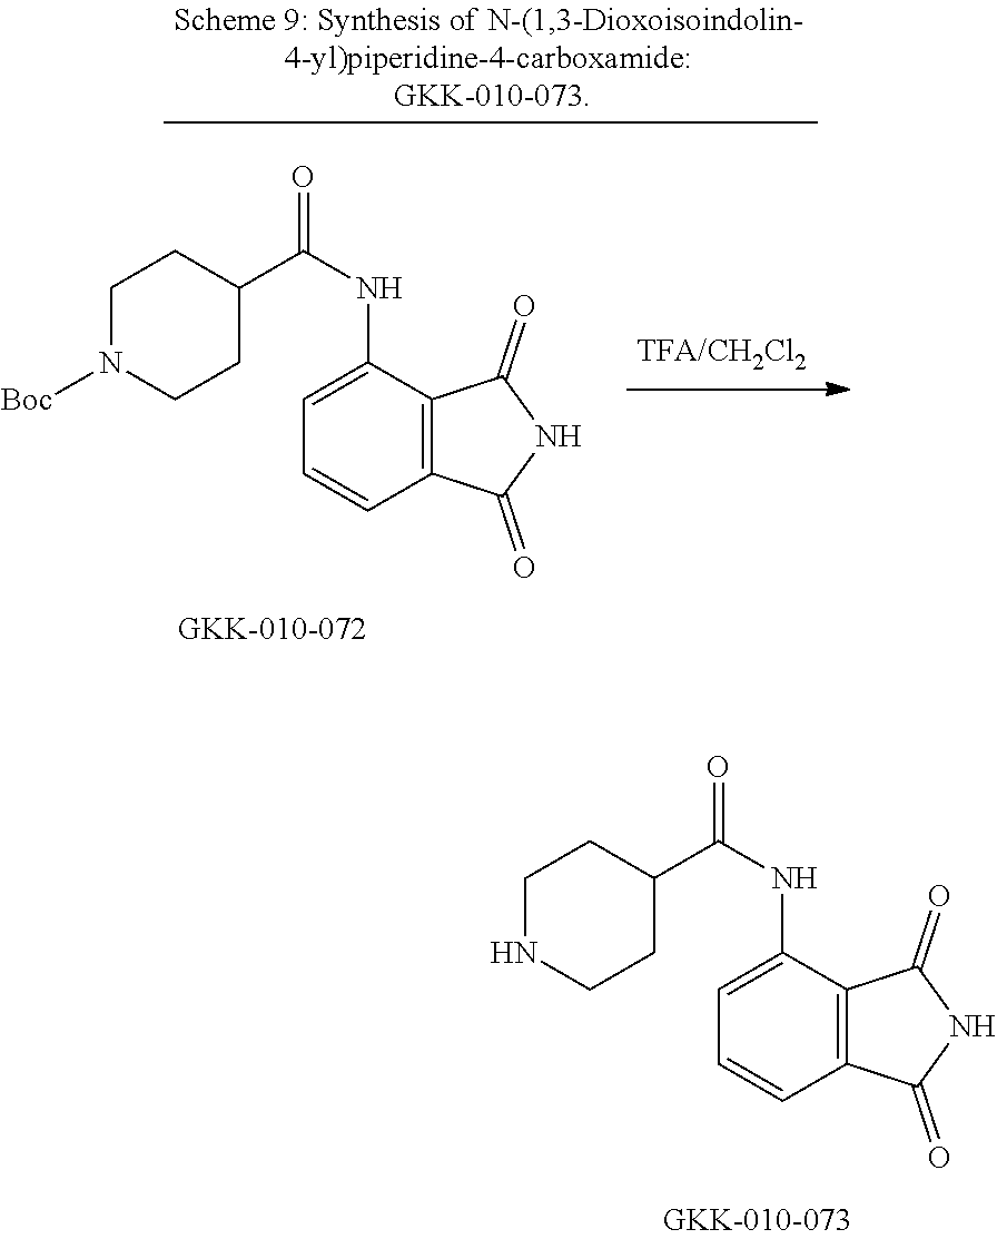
C1=C(NC(=O)C2CCNCC2)C2=C(C=C1)C(=O)NC2=O.C1=C(NC(=O)C2CCN([Boc])CC2)C2=C(C=C1)C(=O)NC2=O
